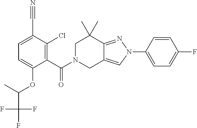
C1=C(C#N)C(Cl)=C(C(N2CC3=CN(C4=CC=C(F)C=C4)N=C3C(C)(C)C2)=O)C(OC(C(F)(F)F)C)=C1
